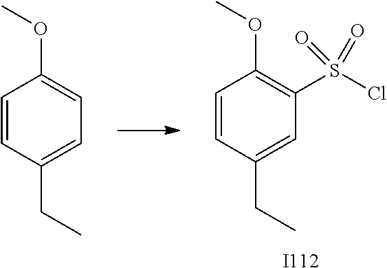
C1=CC(CC)=CC=C1OC.C1=CC(CC)=CC(S(Cl)(=O)=O)=C1OC.[I112]
